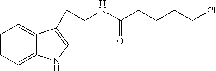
C1=CC=C2C(=C1)C(CCNC(=O)CCCCCl)=CN2
